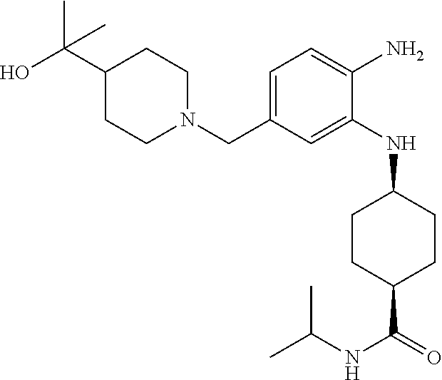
OC(C1CCN(CC2=CC=C(N)C(NC3CCC(C(=O)NC(C)C)CC3)=C2)CC1)(C)C
